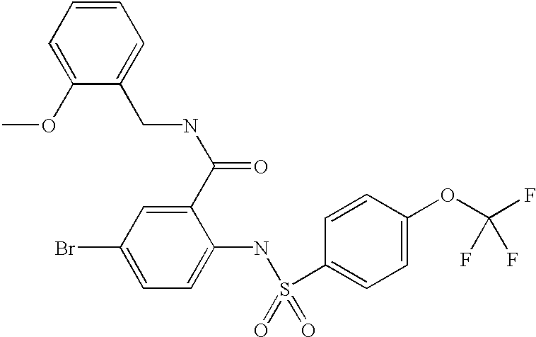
C1(C(NCC2=CC=CC=C2OC)=O)=CC(Br)=CC=C1NS(C1=CC=C(OC(F)(F)F)C=C1)(=O)=O
